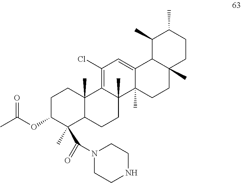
C1C(OC(C)=O)C(C(=O)N2CCNCC2)(C)C2C(C)(C1)C1=C(Cl)C=C3C(C)(C1(C)CC2)CCC1(C)C3C(C)C(C)CC1
